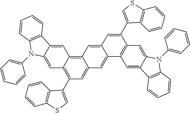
C12=CC3=C4C(=CC(C5=CSC6=C5C=CC=C6)=C3C=C1N(C1=CC=CC=C1)C1=C2C=CC=C1)C=C1C(=C4)C=C(C2=CSC3=C2C=CC=C3)C2=C1C=C1C(=C2)N(C2=CC=CC=C2)C2=C1C=CC=C2
